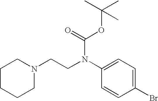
C1CCCN(CCN(C2=CC=C(Br)C=C2)C(=O)OC(C)(C)C)C1
